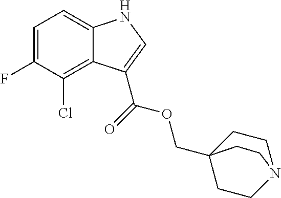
C1=C(F)C(Cl)=C2C(=C1)NC=C2C(=O)OCC12CCN(CC1)CC2
